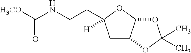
C1C2C(OC1(CCNC([H3CO])=O)[H])OC(C)(C)O2
